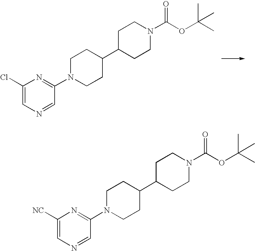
C1(Cl)=CN=CC(N2CCC(C3CCN(C(OC(C)(C)C)=O)CC3)CC2)=N1.C1([NC])=CN=CC(N2CCC(C3CCN(C(OC(C)(C)C)=O)CC3)CC2)=N1
